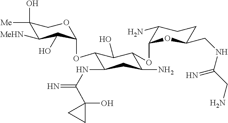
C1(O)([Me])C([MeHN])C(O)C(OC2C(NC(=N)C3(O)CC3)CC(N)C(OC3OC(CNC(CN)=N)CCC3N)C2O)OC1
